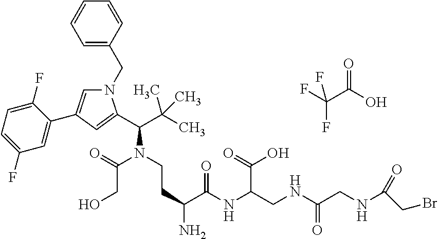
N1(CC2=CC=CC=C2)C=C(C2=CC(F)=CC=C2F)C=C1C(C(C)(C)C)N(CCC(N)C(NC(CNC(CNC(=O)CBr)=O)C(=O)O)=O)C(=O)CO.O=C(C(F)(F)F)O
